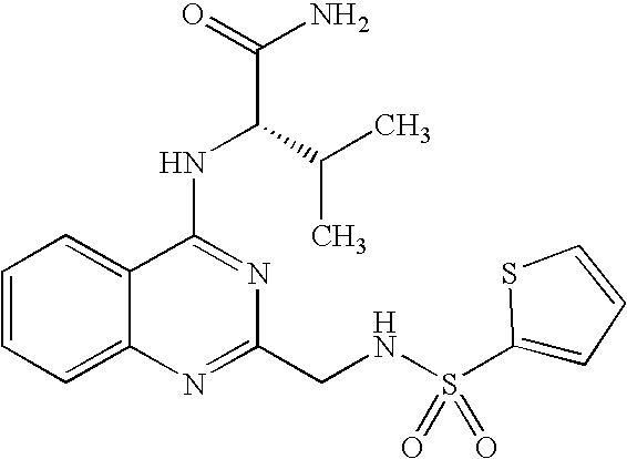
C1=CC=C2C(=C1)C(NC(C(N)=O)C(C)C)=NC(CNS(C1=CC=CS1)(=O)=O)=N2
